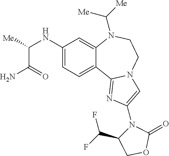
NC(C([Me])NC1=CC=C2C(=C1)N(C([Me])[Me])CCN1C2=NC(N2C(C(F)F)COC2=O)=C1)=O
